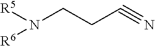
[R5]N(CCC#N)[R6]
